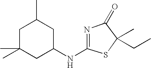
C1C(C)(C)CC(NC2=NC(=O)C(C)(CC)S2)CC1C
